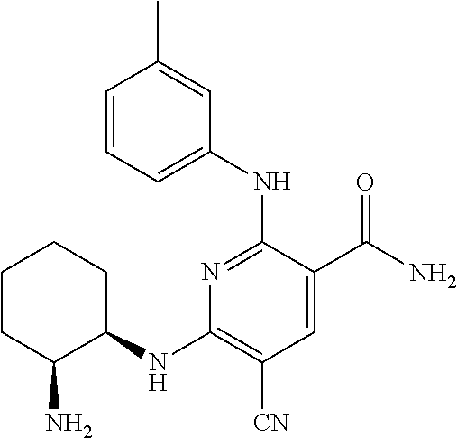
C1=C(NC2=NC(NC3CCCCC3N)=C([CN])C=C2C(N)=O)C=C(C)C=C1
